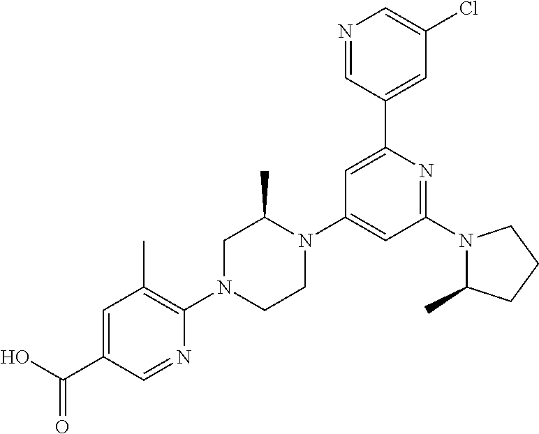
N1(C2=NC(C3=CC(Cl)=CN=C3)=CC(N3C(C)CN(C4=C(C)C=C(C(O)=O)C=N4)CC3)=C2)C(C)CCC1
